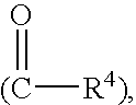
[(C]([R4)])=O
